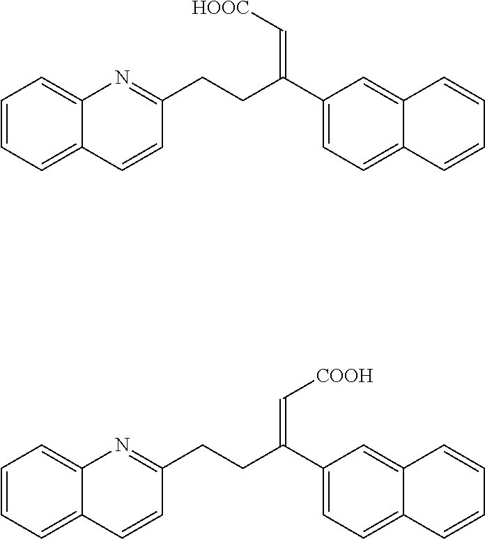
C1=CC=C2C(=C1)N=C(CCC(C1=CC=C3C(=C1)C=CC=C3)=C[HOOC])C=C2.C1=CC=C2C(=C1)N=C(CCC(C1=CC=C3C(=C1)C=CC=C3)=C[COOH])C=C2
